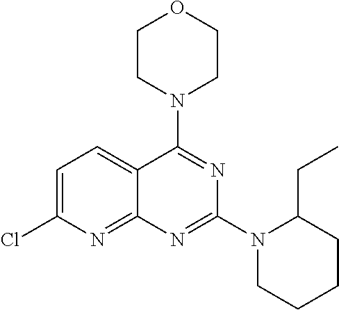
C1CN(C2=NC(N3C(CC)CCCC3)=NC3=NC(Cl)=CC=C23)CCO1
